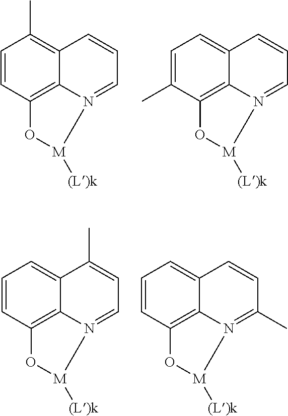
C1=CC2=C3C(=C1C)C=CC=N3[M]([(L)k])O2.C1=C(C)C2=C3C(=C1)C=CC=N3[M]([(L)k])O2.C1=CC2=C3C(=C1)C(C)=CC=N3[M]([(L)k])O2.C1=CC2=C3C(=C1)C=CC(C)=N3[M]([(L)k])O2
